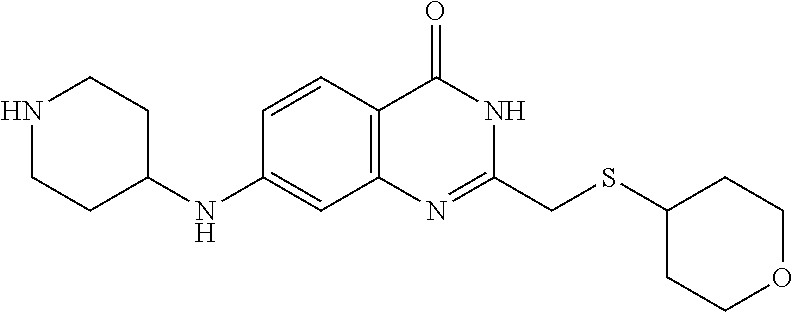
C1NCCC(NC2=CC3=C(C=C2)C(=O)NC(CSC2CCOCC2)=N3)C1
